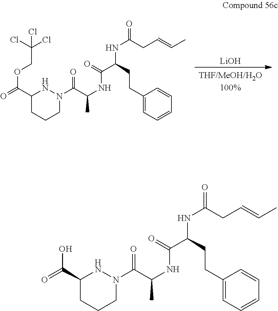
C1(C(=O)OCC(Cl)(Cl)Cl)CCCN(C(C(NC(=O)C(CCC2=CC=CC=C2)NC(=O)CC=CC)C)=O)N1.[LiOH].C1(C(=O)O)CCCN(C(C(NC(=O)C(CCC2=CC=CC=C2)NC(=O)CC=CC)C)=O)N1
